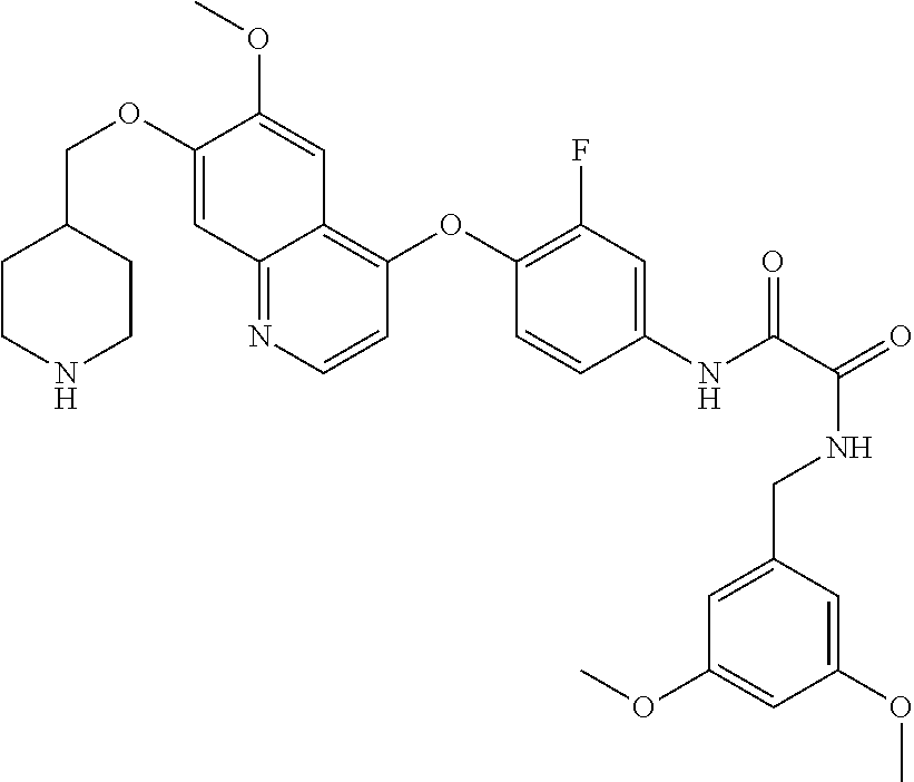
C1(COC2=CC3=NC=CC(OC4=C(F)C=C(NC(=O)C(NCC5=CC(OC)=CC(OC)=C5)=O)C=C4)=C3C=C2OC)CCNCC1
